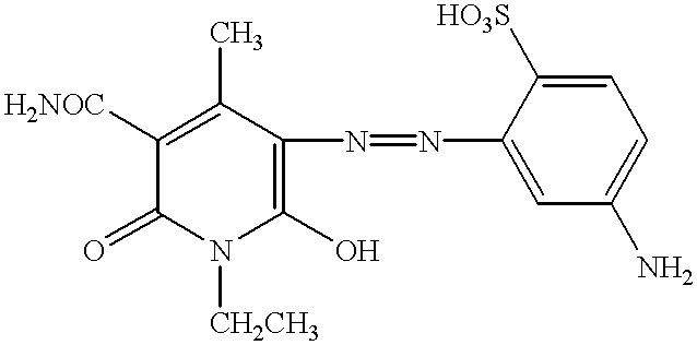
C1([H2NOC])=C(C)C(N=NC2=CC(N)=CC=C2[HO3S])=C(O)N([CH2CH3])C1=O
